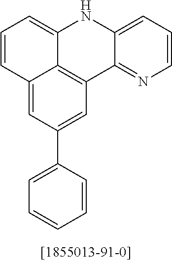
C1=CC2=CC(C3=CC=CC=C3)=CC3=C2C(=C1)NC1=CC=CN=C31
